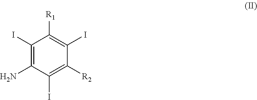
C1(I)=C(N)C(I)=C([R2])C(I)=C1[R1]
